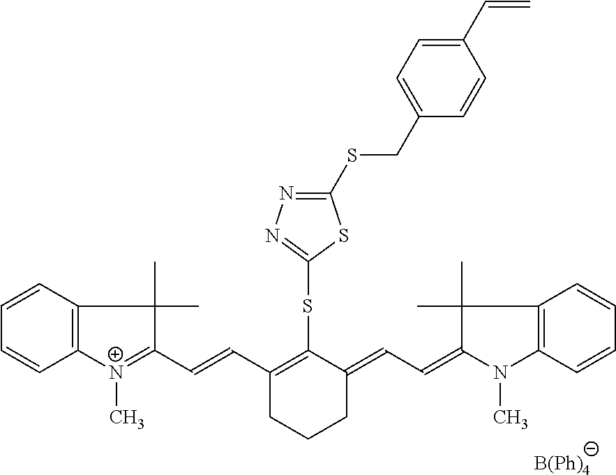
[B(Ph)4].C1=CC2=C(C=C1)C(C)(C)C(C=CC1=C(SC3=NN=C(SCC4=CC=C(C=C)C=C4)S3)C(=CC=C3N(C)C4=C(C3(C)C)C=CC=C4)CCC1)=[N+]2C
